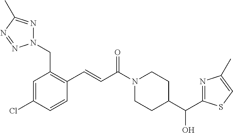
C1=C(Cl)C=CC(C=CC(N2CCC(C(C3=NC(C)=CS3)O)CC2)=O)=C1CN1N=C(C)N=N1
